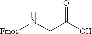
[Fmoc]NCC(O)=O
